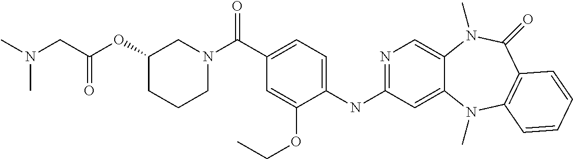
N1=C(NC2=CC=C(C(N3CC(OC(CN(C)C)=O)CCC3)=O)C=C2OCC)C=C2C(=C1)N(C)C(=O)C1=C(N2C)C=CC=C1
